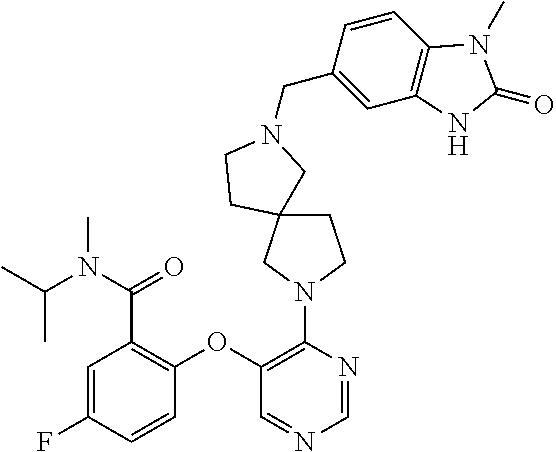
C1(OC2=C(C(N(C(C)C)C)=O)C=C(F)C=C2)=C(N2CC3(CC2)CN(CC2=CC4=C(C=C2)N(C)C(=O)N4)CC3)N=CN=C1
